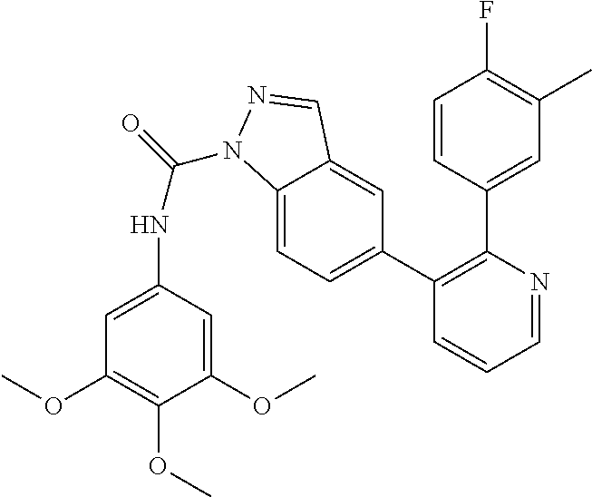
C1=NC(C2=CC(C)=C(F)C=C2)=C(C2=CC=C3C(=C2)C=NN3C(=O)NC2=CC(OC)=C(OC)C(OC)=C2)C=C1
